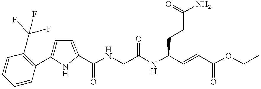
C1=C(C2=C(C(F)(F)F)C=CC=C2)NC(C(NCC(NC(C=CC(OCC)=O)CCC(N)=O)=O)=O)=C1
